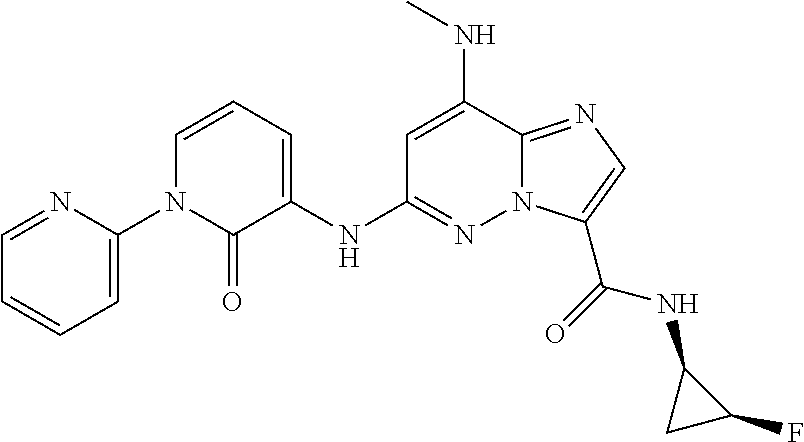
C1=NC(N2C(=O)C(NC3=NN4C(=NC=C4C(=O)NC4CC4F)C(NC)=C3)=CC=C2)=CC=C1
